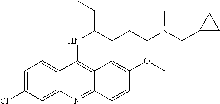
C1=C(Cl)C=C2C(=C1)C(NC(CCCN(CC1CC1)C)CC)=C1C(=N2)C=CC(OC)=C1
